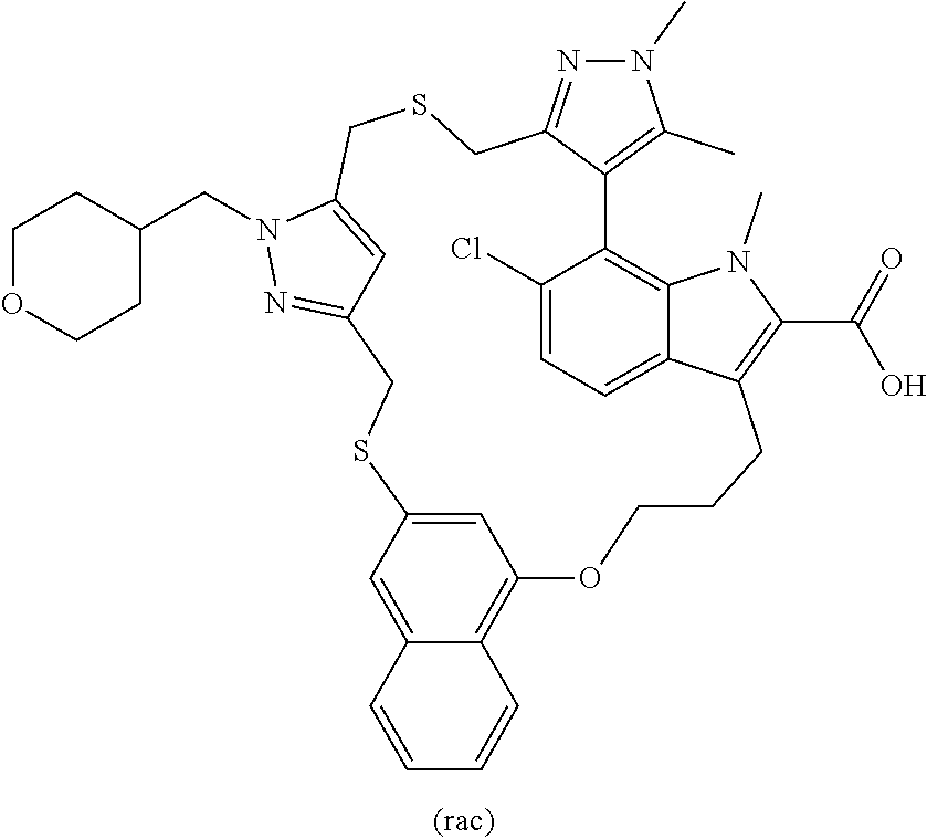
N1(CC2CCOCC2)N=C2C=C1CSCC1=NN(C)C(C)=C1C1=C3C(=CC=C1Cl)C(=C(C(=O)O)N3C)CCCOC1=C3C(=CC(=C1)SC2)C=CC=C3
